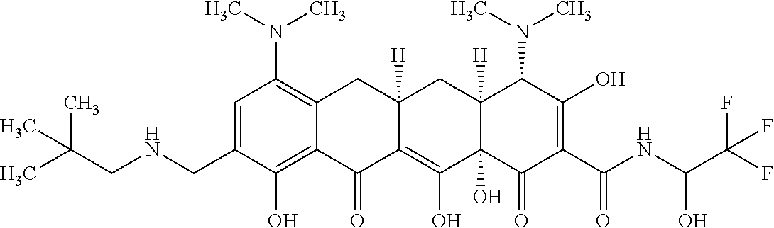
C1=C(CNCC(C)(C)C)C(O)=C2C(=C1N(C)C)CC1([H])C(=C(O)C3(O)C([H])(C1)C(N(C)C)C(O)=C(C(NC(C(F)(F)F)O)=O)C3=O)C2=O
